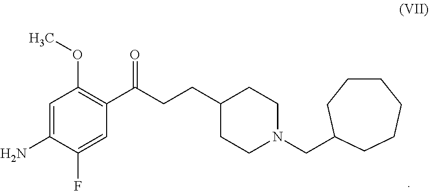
C1=C(F)C(N)=CC(OC)=C1C(=O)CCC1CCN(CC2CCCCCC2)CC1
